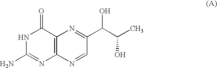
N1C(N)=NC2=C(C1=O)N=C(C(C(C)O)O)C=N2
